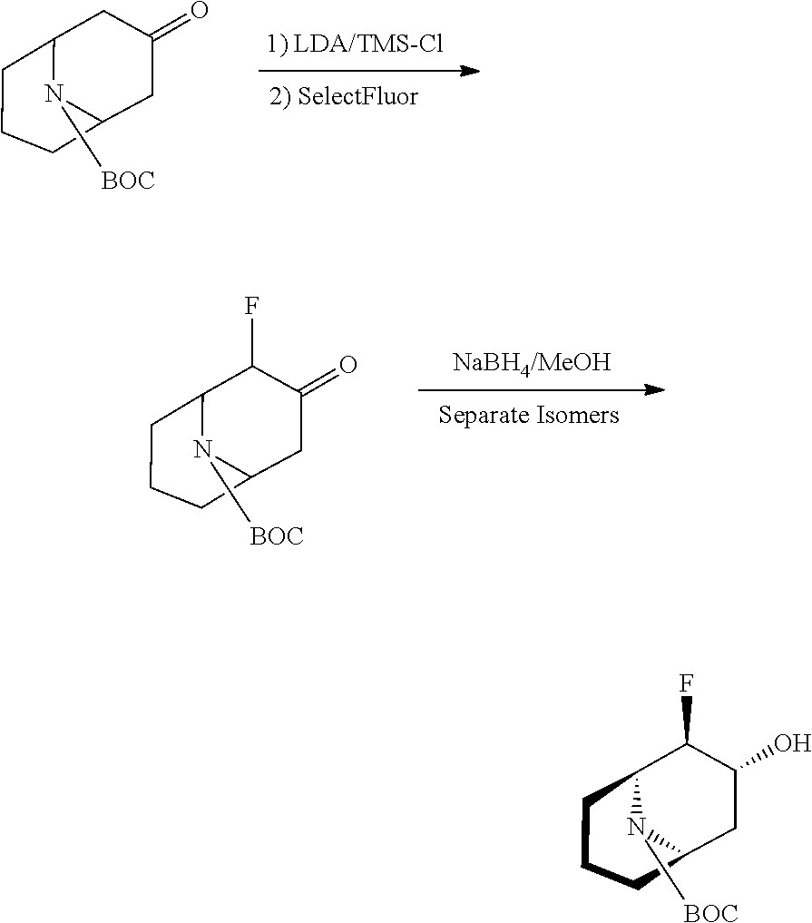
C12CCCC(CC(=O)C1)N2[BOC].C12CCCC(C(F)C(=O)C1)N2[BOC].C12CCCC(C(F)C(O)C1)N2[BOC]
